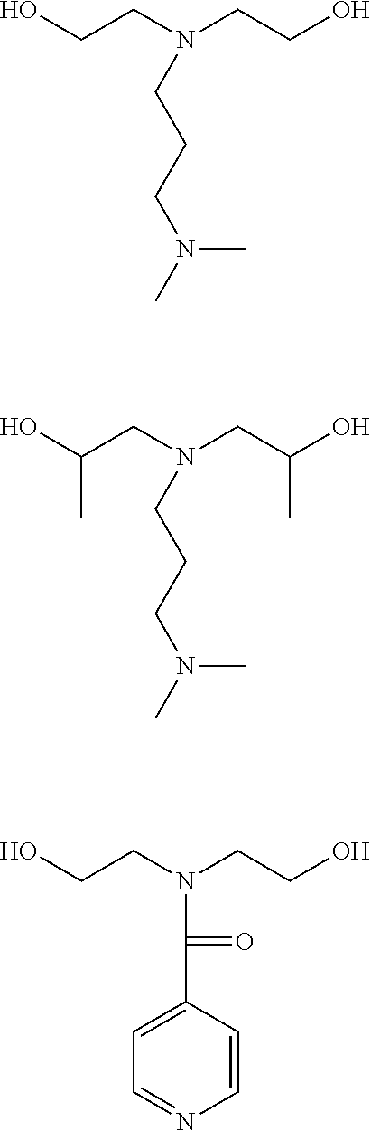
OCCN(CCO)CCCN(C)C.OC(CN(CC(O)C)CCCN(C)C)C.OCCN(CCO)C(=O)C1=CC=NC=C1
